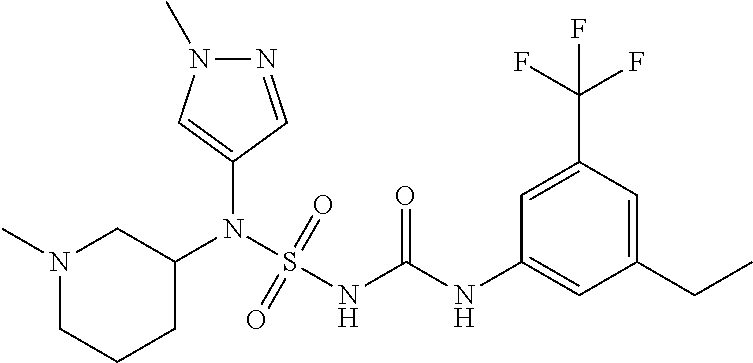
C1(N(S(NC(NC2=CC(CC)=CC(C(F)(F)F)=C2)=O)(=O)=O)C2CN(C)CCC2)=CN(C)N=C1
